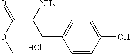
C1=CC(O)=CC=C1CC(C(OC)=O)N.Cl
